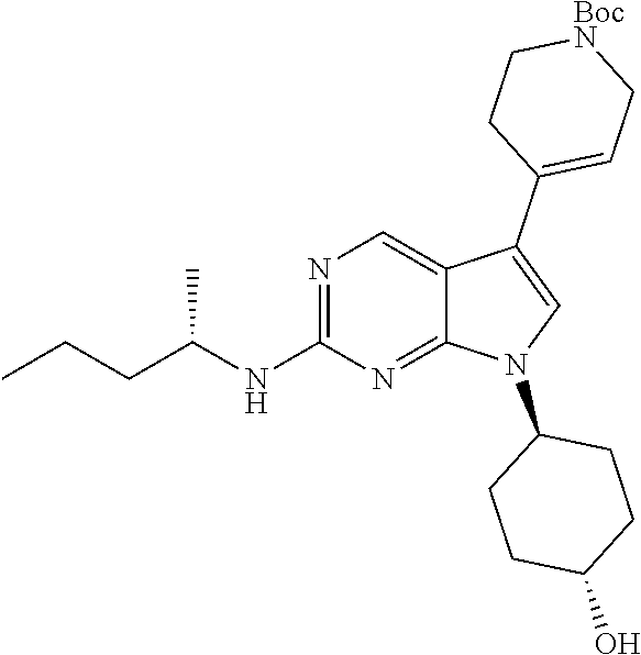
N1=C(NC(CCC)C)N=C2C(=C1)C(C1=CC[BocN]CC1)=CN2C1CCC(O)CC1
